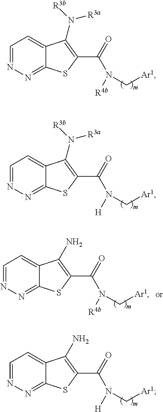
C1=NN=C2C(=C1)C(N([R3b])[R3a])=C(C(=O)N([R4b])C[Ar1])S2.C1=NN=C2C(=C1)C(N([R3b])[R3a])=C(C(=O)N([H])C[Ar1])S2.C1=NN=C2C(=C1)C(N)=C(C(=O)N([H])C[Ar1])S2.C1=NN=C2C(=C1)C(N)=C(C(=O)N([R4b])C[Ar1])S2
